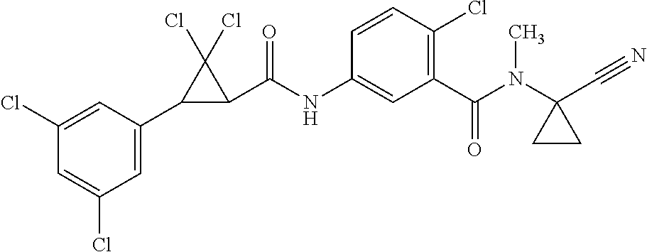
C1(C2C(C(NC3=CC(C(N(C4(C#N)CC4)C)=O)=C(Cl)C=C3)=O)C2(Cl)Cl)=CC(Cl)=CC(Cl)=C1
